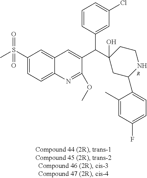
C1(S(C)(=O)=O)=CC=C2C(=C1)C=C(C(C1(O)CC(C3=CC=C(F)C=C3C)NCC1)C1=CC(Cl)=CC=C1)C(OC)=N2.[R]
